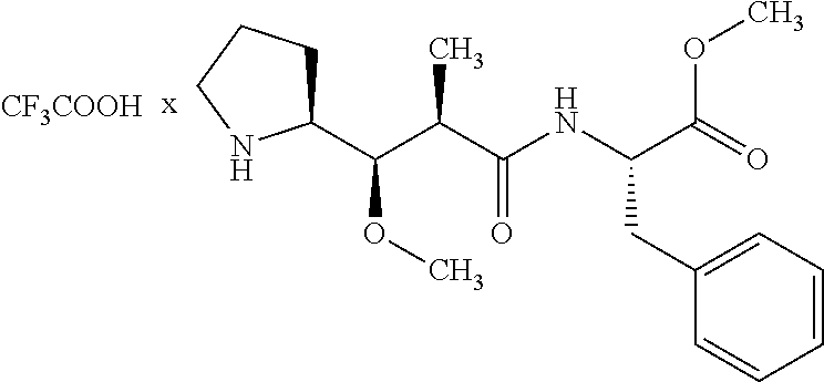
[CF3COOH].C1C(C(C(C(=O)NC(CC2=CC=CC=C2)C(=O)OC)C)OC)NCC1
